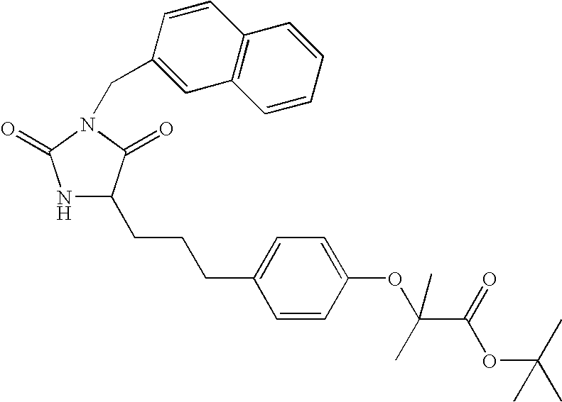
C1=CC(OC(C(=O)OC(C)(C)C)(C)C)=CC=C1CCCC1NC(=O)N(CC2=CC3=C(C=C2)C=CC=C3)C1=O
